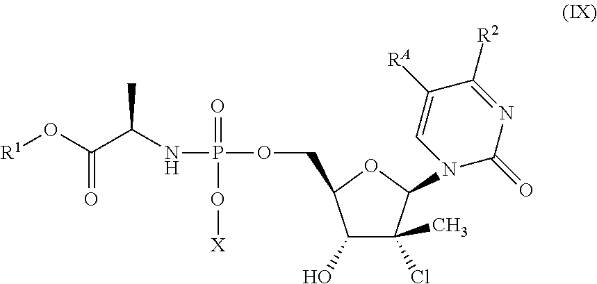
N(C(C(O[R1])=O)C)P(=O)(O[X])OCC1C(O)C(Cl)(C)C(N2C(=O)N=C([R2])C([RA])=C2)O1
